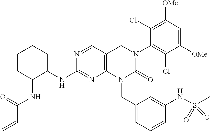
C1C(NC(C=C)=O)C(NC2=NC3=C(C=N2)CN(C2=C(Cl)C([OMe])=CC([OMe])=C2Cl)C(=O)N3CC2=CC=CC(NS(C)(=O)=O)=C2)CCC1
